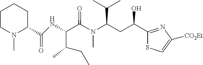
C1(C(CC(N(C(C(C(CC)C)NC(C2CCCCN2C)=O)=O)C)C(C)C)O)=NC([CO2Et])=CS1
